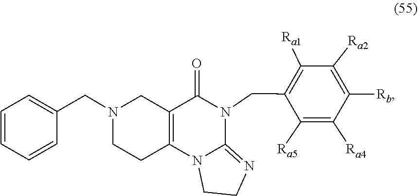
C1CN2C(=N1)N(CC1=C([Ra1])C([Ra2])=C([Rb])C([Ra4])=C1[Ra5])C(=O)C1=C2CCN(CC2=CC=CC=C2)C1
